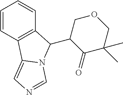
C1=CC2=C(C=C1)C(C1C(=O)C(C)(C)COC1)N1C2=CN=C1
